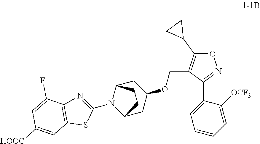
O1C(C2CC2)=C(COC2CC3N(C4=NC5=C(S4)C=C([HOOC])C=C5F)C(C2)CC3)C(C2=CC=CC=C2[OCF3])=N1
